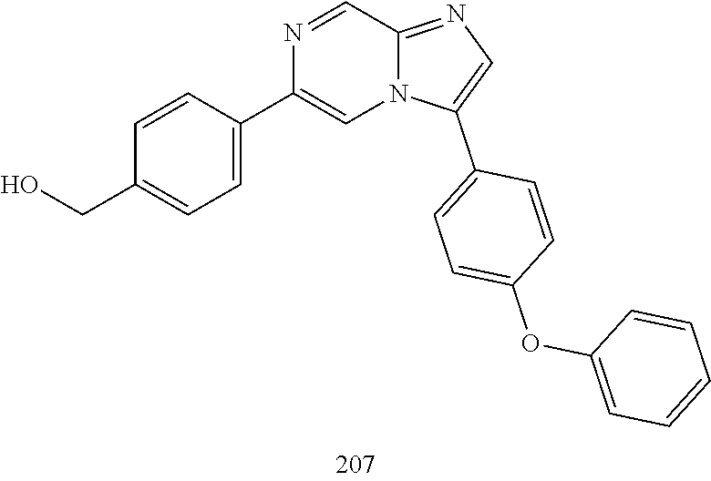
C1(C2=CN3C(=NC=C3C3=CC=C(OC4=CC=CC=C4)C=C3)C=N2)=CC=C(CO)C=C1
